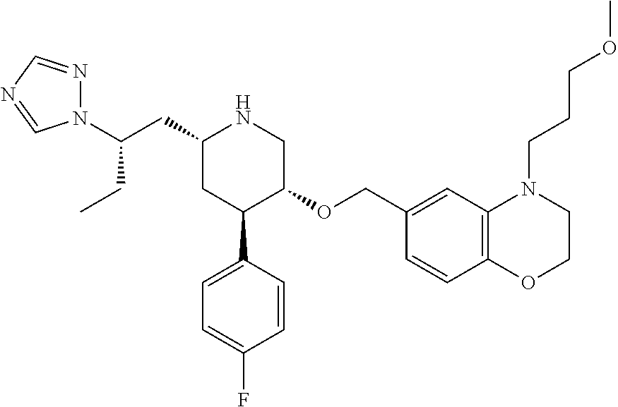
C1(CC(N2N=CN=C2)CC)CC(C2=CC=C(F)C=C2)C(OCC2=CC3=C(C=C2)OCCN3CCCOC)CN1
